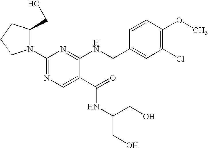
N1(C2=NC=C(C(=O)NC(CO)CO)C(NCC3=CC(Cl)=C(OC)C=C3)=N2)C(CO)CCC1
